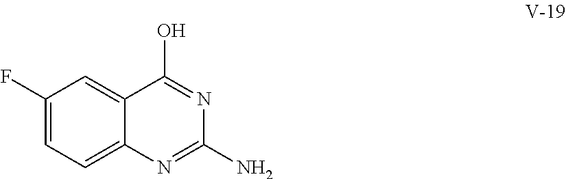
C1(F)=CC=C2C(=C1)C(O)=NC(N)=N2
